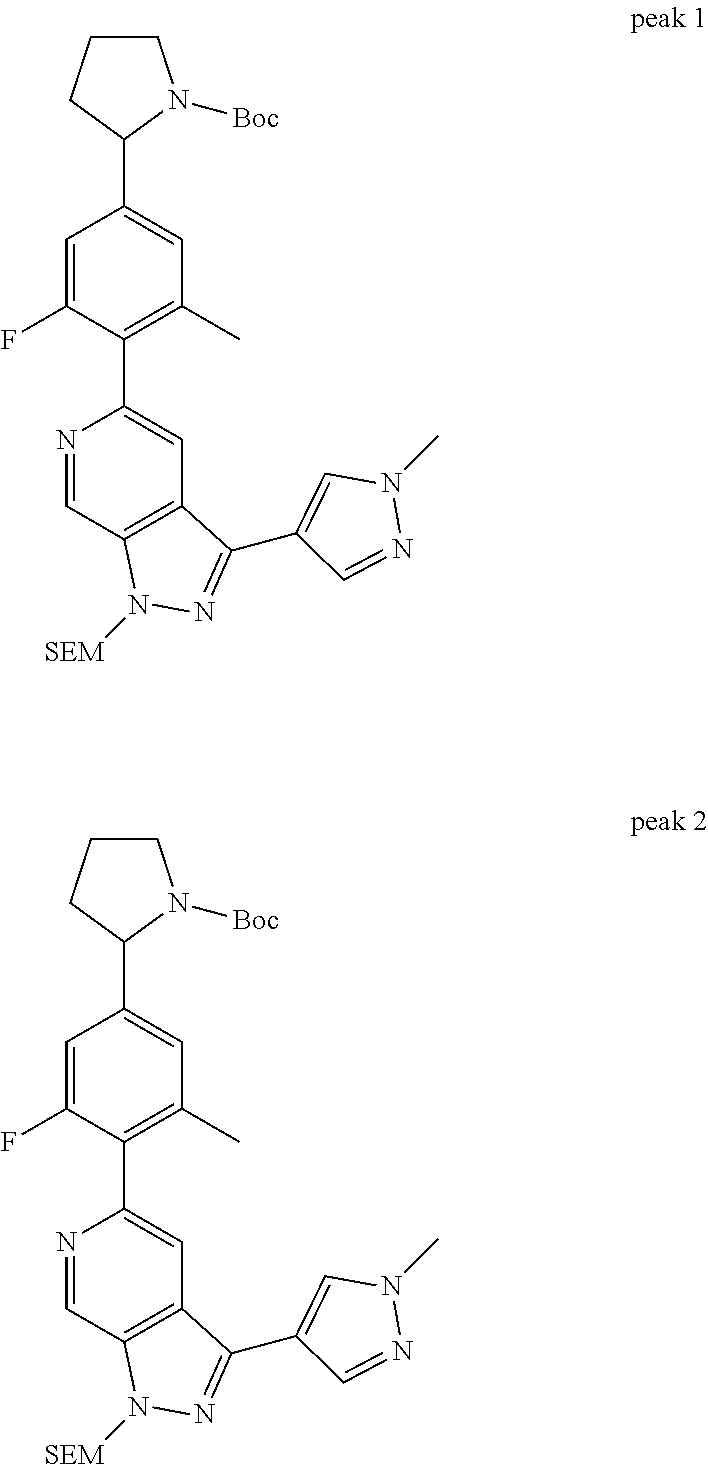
N1=CC2=C(C=C1C1=C(C)C=C(C3N([Boc])CCC3)C=C1F)C(C1=CN(C)N=C1)=NN2[SEM].N1=CC2=C(C=C1C1=C(C)C=C(C3N([Boc])CCC3)C=C1F)C(C1=CN(C)N=C1)=NN2[SEM]
